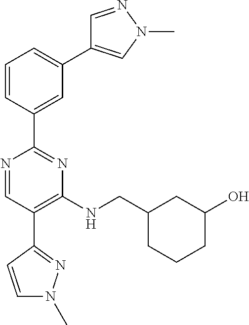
N1=CC(C2=NN(C)C=C2)=C(NCC2CCCC(O)C2)N=C1C1=CC(C2=CN(C)N=C2)=CC=C1
